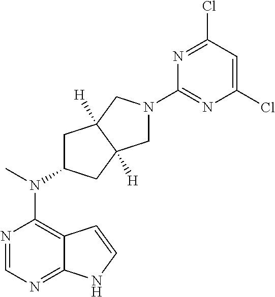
N1=CN=C2C(=C1N(C)C1CC3([H])C([H])(C1)CN(C1=NC(Cl)=CC(Cl)=N1)C3)C=CN2
